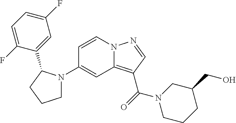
C1(N2CCCC2C2=CC(F)=CC=C2F)=CC2=C(C(=O)N3CCCC(CO)C3)C=NN2C=C1
